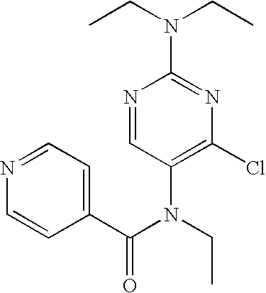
CCN(CC)C1=NC(Cl)=C(N(C(=O)C2=CC=NC=C2)CC)C=N1
